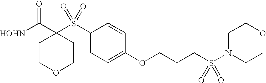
[HOHN]C(C1(S(C2=CC=C(OCCCS(N3CCOCC3)(=O)=O)C=C2)(=O)=O)CCOCC1)=O
